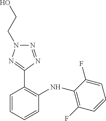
N(C1=C(C2=NN(CCO)N=N2)C=CC=C1)C1=C(F)C=CC=C1F
